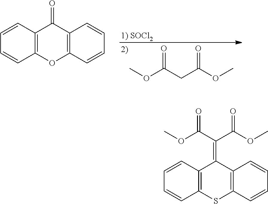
COC(CC(OC)=O)=O.C1=CC=CC2=C1C(=O)C1=C(O2)C=CC=C1.C1=CC=CC2=C1C(=C(C(OC)=O)C(OC)=O)C1=C(S2)C=CC=C1
